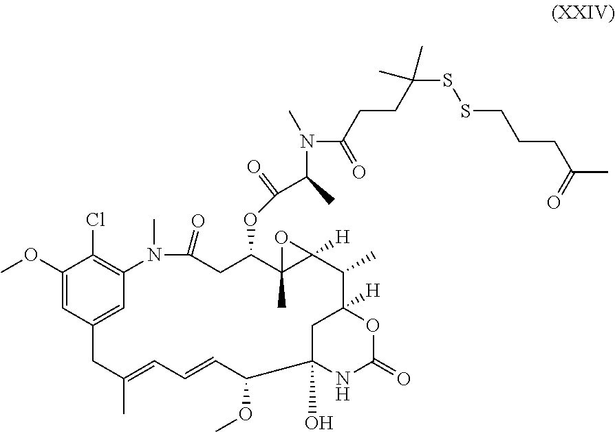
C1(OC)=CC2=CC(=C1Cl)N(C)C(=O)CC(OC(C(C)N(C(CCC(SSCCCC(C)=O)(C)C)=O)C)=O)C1(C)C([H])(C(C)C3([H])CC(O)(C(OC)C=CC=C(C)C2)NC(=O)O3)O1
